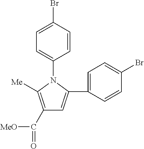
C1(C([MeO])=O)=C([Me])N(C2=CC=C(Br)C=C2)C(C2=CC=C(Br)C=C2)=C1
